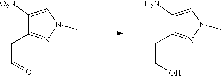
C1([O2N])=CN(C)N=C1CC=O.C1(N)=CN(C)N=C1CCO
